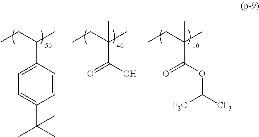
CCC(C)C1=CC=C(C(C)(C)C)C=C1.CCC(C)(C(=O)O)C.CCC(C)(C(=O)OC([CF3])[F3C])C
